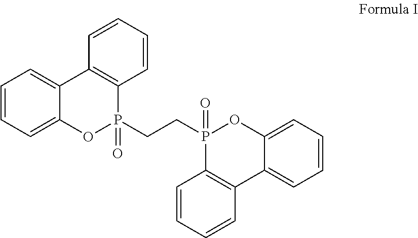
C1=CC=C2C(=C1)C1=C(P(CCP3(=O)C4=C(C5=CC=CC=C5O3)C=CC=C4)(=O)O2)C=CC=C1
